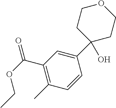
C1=CC(C2(O)CCOCC2)=CC(C(OCC)=O)=C1C
